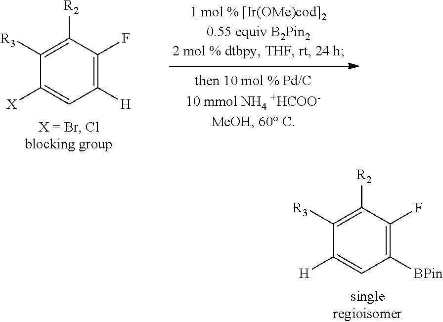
C1([H])=C(F)C([R2])=C([R3])C([X])=C1.C1([BPin])=C(F)C([R2])=C([R3])C([H])=C1
